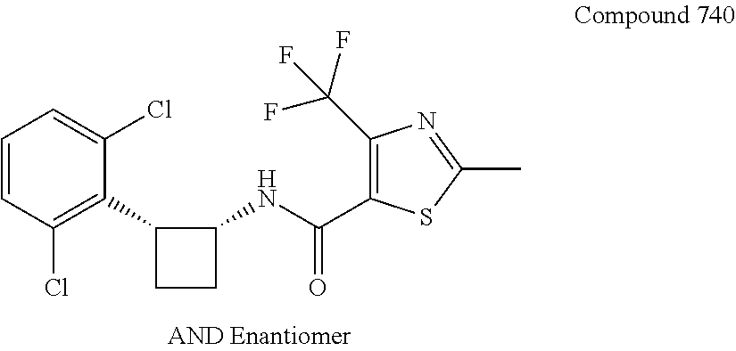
C1=CC(Cl)=C(C2CCC2NC(C2=C(C(F)(F)F)N=C(C)S2)=O)C(Cl)=C1
